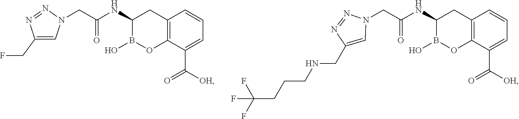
C12=C(C(C(=O)[OH])=CC=C1)OB(O)C(NC(CN1N=NC(CF)=C1)=O)C2.C12=C(C(C(=O)[OH])=CC=C1)OB(O)C(NC(CN1N=NC(CNCCCC(F)(F)F)=C1)=O)C2
